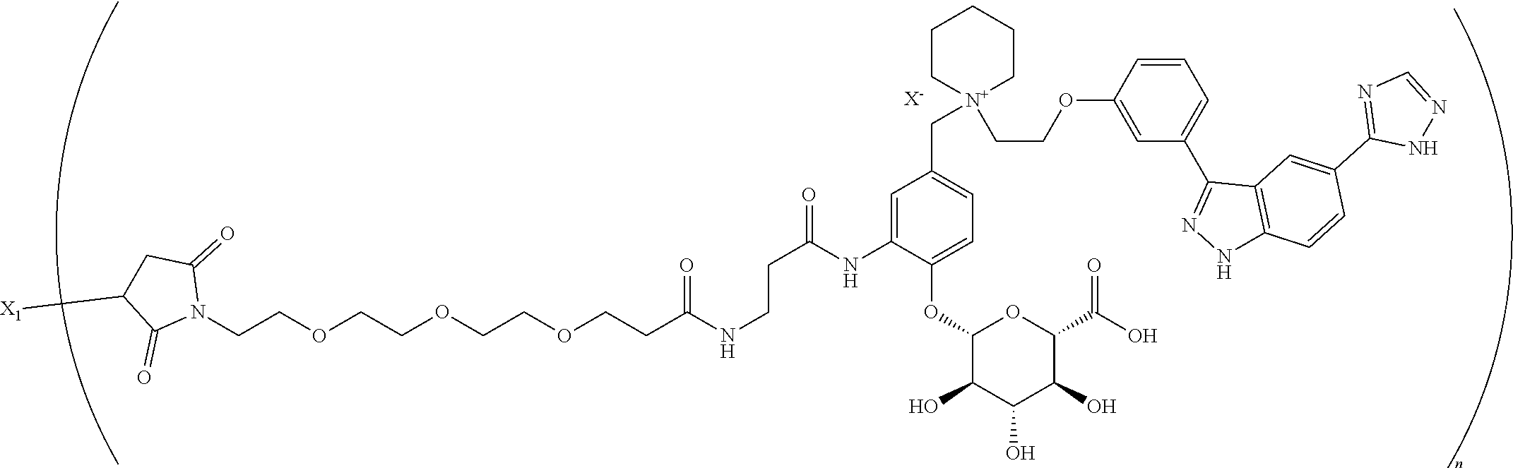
C(COCCOCCOCCC(NCCC(=O)NC1=CC(C[N+]2(CCOC3=CC(C4=NNC5=C4C=C(C4=NC=NN4)C=C5)=CC=C3)CCCCC2)=CC=C1OC1C(O)C(O)C(O)C(C(O)=O)O1)=O)N1C(=O)CC([X1])C1=O.[X-]
